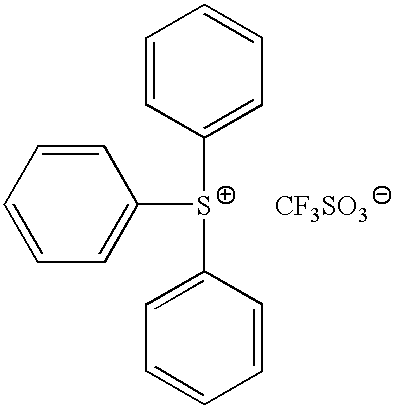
C1=CC=CC=C1[S+](C1=CC=CC=C1)C1=CC=CC=C1.[CF3SO3]
